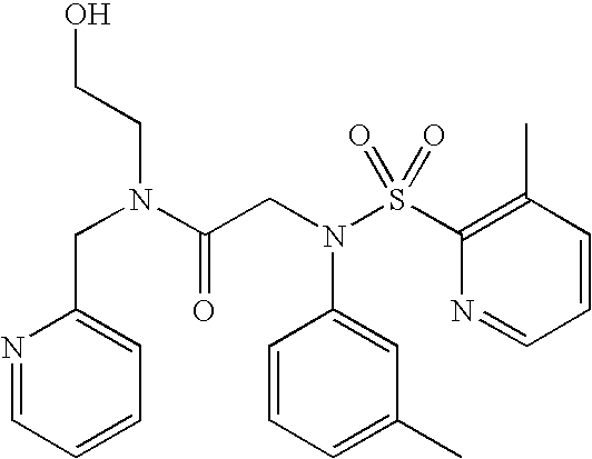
N1=CC=CC=C1CN(C(CN(C1=CC(C)=CC=C1)S(C1=C(C)C=CC=N1)(=O)=O)=O)CCO
